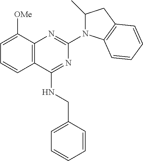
C12=C(C(NCC3=CC=CC=C3)=NC(N3C(C)CC4=C3C=CC=C4)=N1)C=CC=C2[OMe]
